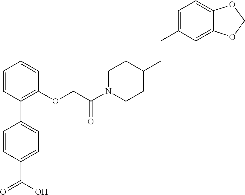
C1=CC(C(O)=O)=CC=C1C1=C(OCC(N2CCC(CCC3=CC=C4C(=C3)OCO4)CC2)=O)C=CC=C1
